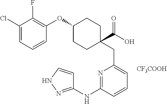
C1(OC2=C(F)C(Cl)=CC=C2)CCC(C(O)=O)(CC2=CC=CC(NC3=NNC=C3)=N2)CC1.[CF3COOH]
